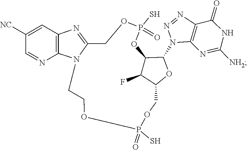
N1=NC2=C(N1C1C3C(F)C(COP(S)(=O)OCCN4C(=NC5=C4N=CC([NC])=C5)COP(S)(=O)O3)O1)N=C([NH2])NC2=O
